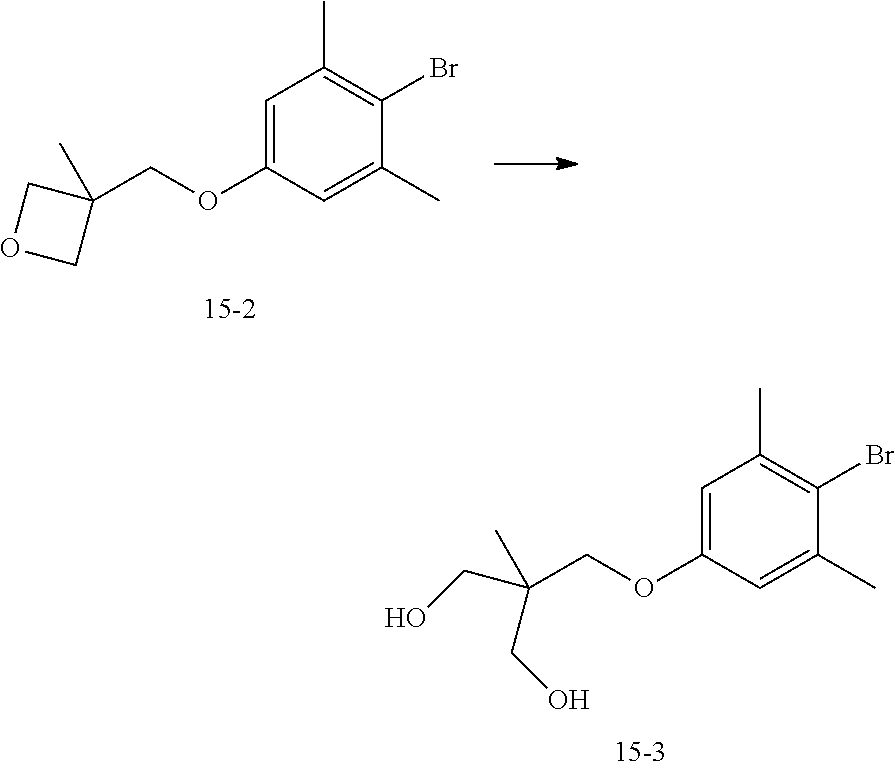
C1(OCC(CO)(CO)C)=CC(C)=C(Br)C(C)=C1.C1(OCC2(C)COC2)=CC(C)=C(Br)C(C)=C1
